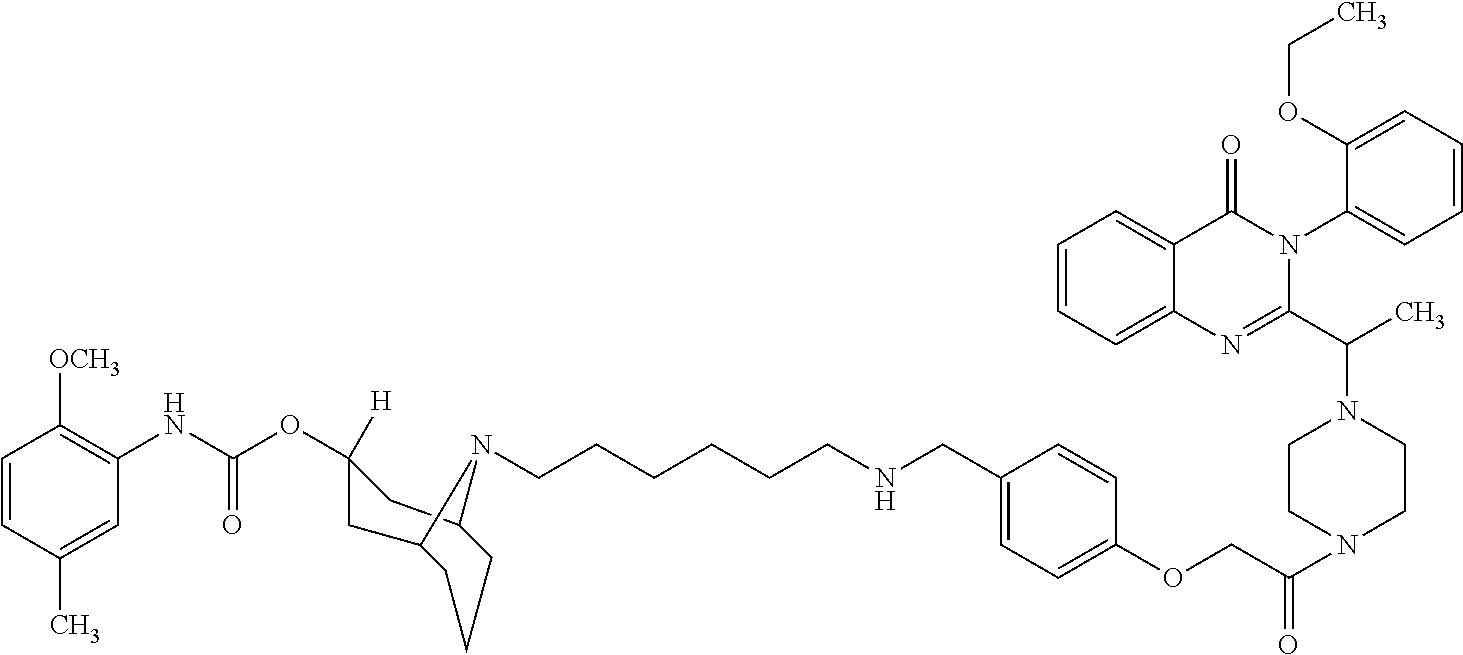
C1=CC(C)=CC(NC(OC2([H])CC3CCCC(C2)N3CCCCCCNCC2=CC=C(OCC(=O)N3CCN(C(C4=NC5=CC=CC=C5C(=O)N4C4=CC=CC=C4OCC)C)CC3)C=C2)=O)=C1[OCH3]
